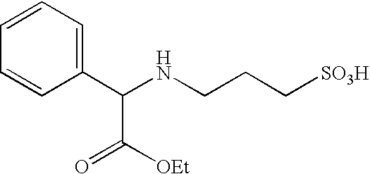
C1=CC=C(C(NCCC[SO3H])C([OEt])=O)C=C1
